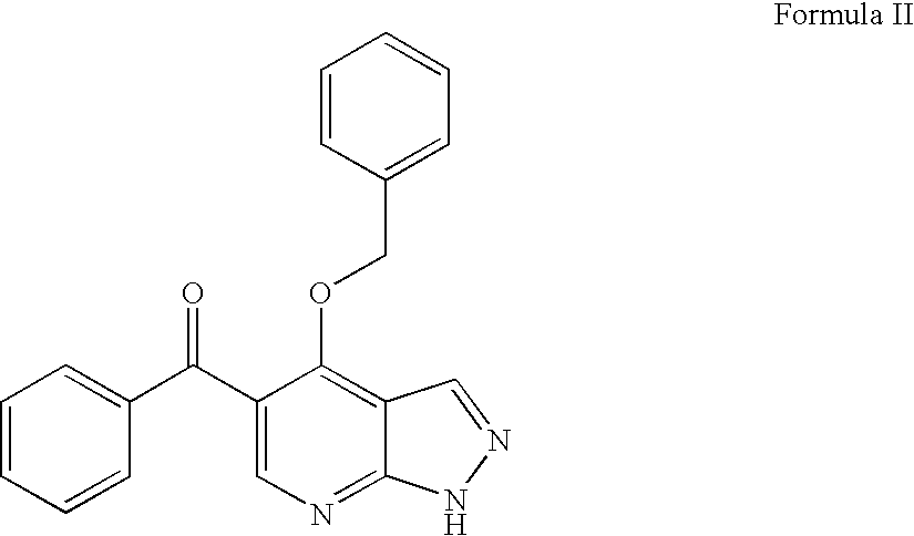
C1=CC=CC(C(C2=CN=C3C(=C2OCC2=CC=CC=C2)C=NN3)=O)=C1
